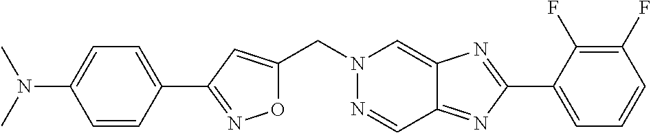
O1C(CN2N=CC3=NC(C4=CC=CC(F)=C4F)=NC3=C2)=CC(C2=CC=C(N(C)C)C=C2)=N1
